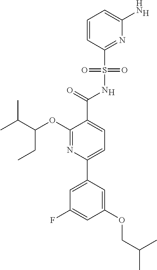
[H].C1(C(=O)NS(C2=NC(N)=CC=C2)(=O)=O)=CC=C(C2=CC(F)=CC(OCC(C)C)=C2)N=C1OC(C(C)C)CC.[H]
